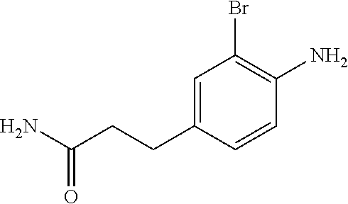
NC(CCC1=CC(Br)=C(N)C=C1)=O
